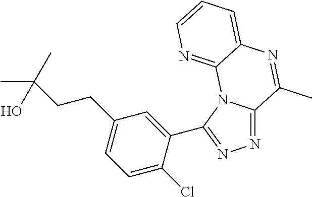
N1=C2N(C(C3=CC(CCC(C)(C)O)=CC=C3Cl)=N1)C1=NC=CC=C1N=C2C
